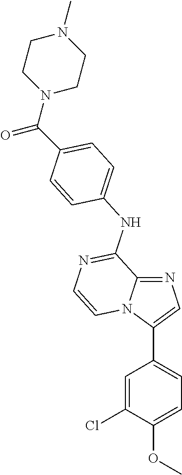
C12=NC=C(C3=CC=C(OC)C(Cl)=C3)N1C=CN=C2NC1=CC=C(C(N2CCN(C)CC2)=O)C=C1
